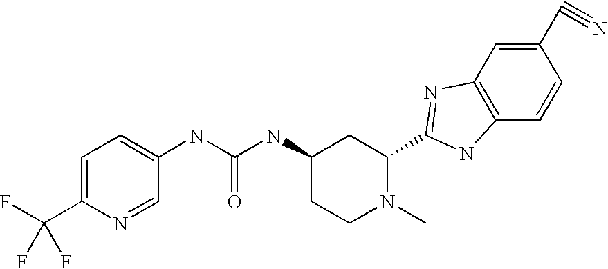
C1=C(C(F)(F)F)N=CC(NC(NC2CCN(C)C(C3=NC4=C(C=CC(C#N)=C4)N3)C2)=O)=C1
